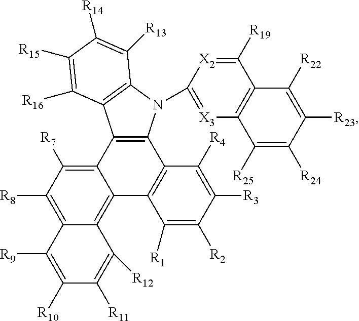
C1([R8])=C2C(=C3C(=C1[R7])C1=C(C4=C3C([R1])=C([R2])C([R3])=C4[R4])N(C3=[X3]C4=C(C([R19])=[X2]3)C([R22])=C([R23])C([R24])=C4[R25])C3=C1C([R16])=C([R15])C([R14])=C3[R13])C([R12])=C([R11])C([R10])=C2[R9]
